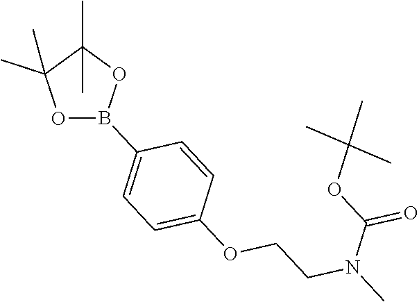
O1C(C)(C)C(C)(C)OB1C1=CC=C(OCCN(C)C(OC(C)(C)C)=O)C=C1
